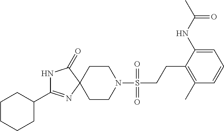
C1CN(S(=O)(CCC2=C(C)C=CC=C2NC(C)=O)=O)CCC12C(=O)NC(C1CCCCC1)=N2
